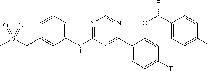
N(C1=NC=NC(C2=CC=C(F)C=C2OC(C2=CC=C(F)C=C2)C)=N1)C1=CC=CC(CS(C)(=O)=O)=C1
